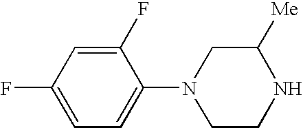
C1=C(F)C=C(F)C(N2CCNC([Me])C2)=C1
